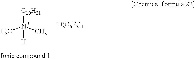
N([C10H21])([H])(C)C.[-B(C6F5)4]
